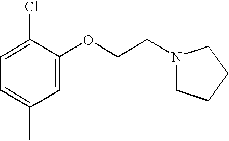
C1=C(Cl)C(OCCN2CCCC2)=CC(C)=C1
